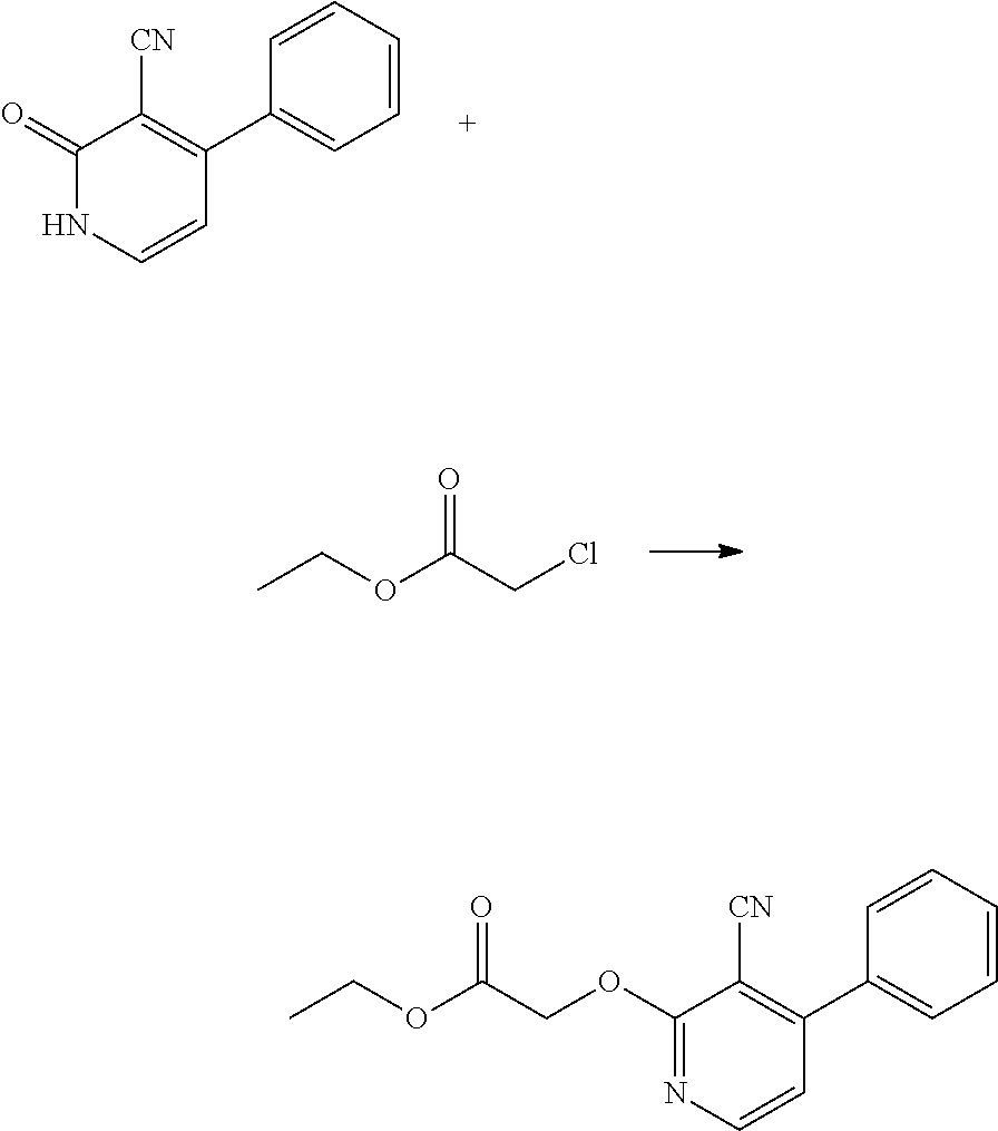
C1(=O)NC=CC(C2=CC=CC=C2)=C1[CN].CCOC(CCl)=O.C1(OCC(OCC)=O)=NC=CC(C2=CC=CC=C2)=C1[CN]
